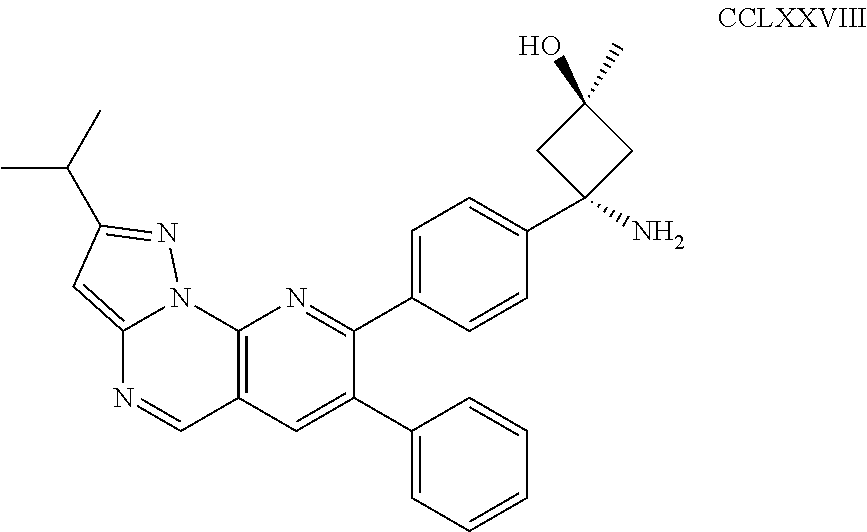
C12=CC(C(C)C)=NN1C1=C(C=N2)C=C(C2=CC=CC=C2)C(C2=CC=C(C3(N)CC(O)(C)C3)C=C2)=N1
